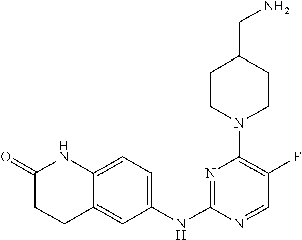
C1CN(C2=C(F)C=NC(NC3=CC=C4C(=C3)CCC(=O)N4)=N2)CCC1CN
